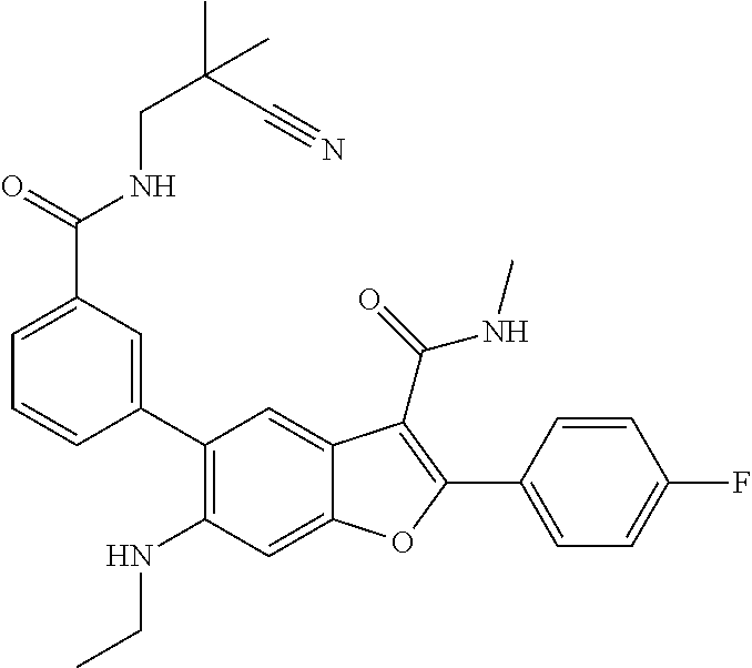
C1(C2=CC(C(=O)NCC(C)(C#N)C)=CC=C2)=C(NCC)C=C2C(=C1)C(C(=O)NC)=C(C1=CC=C(F)C=C1)O2
